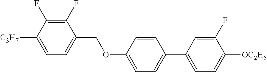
C1(F)=C(F)C([C3H7])=CC=C1COC1=CC=C(C2=CC=C([OC2H5])C(F)=C2)C=C1
